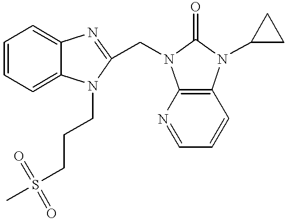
C1=CC=C2C(=C1)N=C(CN1C3=C(N(C4CC4)C1=O)C=CC=N3)N2CCCS(C)(=O)=O
